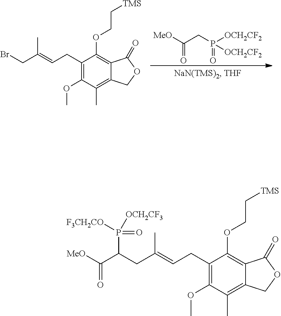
C(=O)([MeO])CP([OCH2CF2])(=O)[OCH2CF2].C1(CC=C(CBr)C)=C(OC)C(C)=C2C(=C1OCC[TMS])C(=O)OC2.C1(CC=C(CC(C([MeO])=O)P([F3CH2CO])([OCH2CF3])=O)C)=C(OC)C(C)=C2C(=C1OCC[TMS])C(=O)OC2
